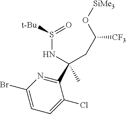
C(C(O[SiMe3])[CF3])C(NS(=O)[t-Bu])(C)C1=NC(Br)=CC=C1Cl
